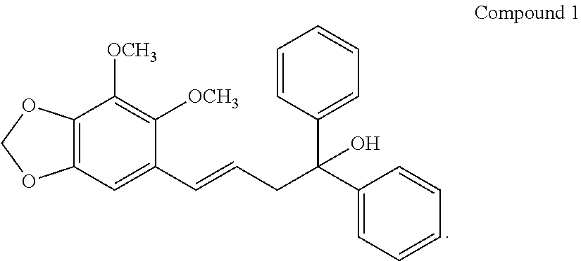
C1(C=CCC(C2=CC=CC=C2)(C2=CC=CC=C2)O)=CC2=C(C([OCH3])=C1[OCH3])OCO2
